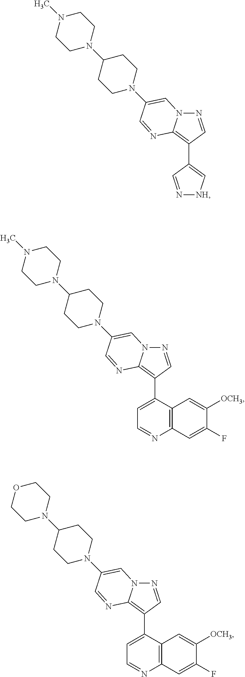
N1=CC(C2=C[NH]N=C2)=C2N1C=C(N1CCC(N3CCN(C)CC3)CC1)C=N2.N1=CC(C2=CC=NC3=C2C=C([OCH3])C(F)=C3)=C2N1C=C(N1CCC(N3CCN(C)CC3)CC1)C=N2.N1=CC(C2=CC=NC3=C2C=C([OCH3])C(F)=C3)=C2N1C=C(N1CCC(N3CCOCC3)CC1)C=N2
